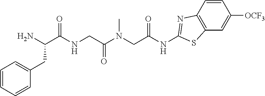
NC(C(NCC(N(CC(NC1=NC2=C(C=C([OCF3])C=C2)S1)=O)C)=O)=O)CC1=CC=CC=C1
